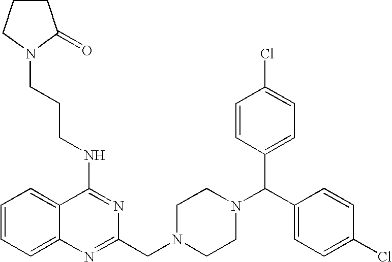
C1=CC=C2C(=C1)C(NCCCN1C(=O)CCC1)=NC(CN1CCN(C(C3=CC=C(Cl)C=C3)C3=CC=C(Cl)C=C3)CC1)=N2
